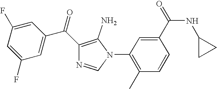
C1=C(F)C=C(C(C2=C(N)N(C3=C(C)C=CC(C(=O)NC4CC4)=C3)C=N2)=O)C=C1F
